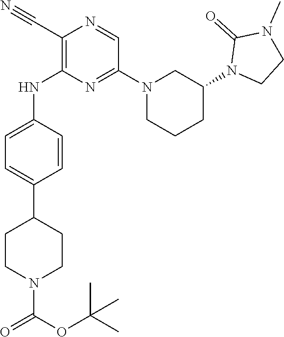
C1(C#N)=C(NC2=CC=C(C3CCN(C(OC(C)(C)C)=O)CC3)C=C2)N=C(N2CCCC(N3CCN(C)C3=O)C2)C=N1
